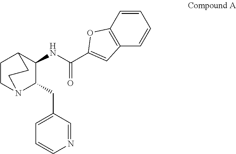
C12=C(C=CC=C1)C=C(C(NC1C(CC3=CC=CN=C3)N3CCC1CC3)=O)O2
